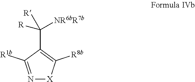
N1=C([R1b])C(C([R])([NR6bR7b])[R])=C([R8b])[X]1
